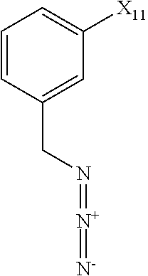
C1=C(CN=[N+]=[N-])C=CC=C1[X11]
